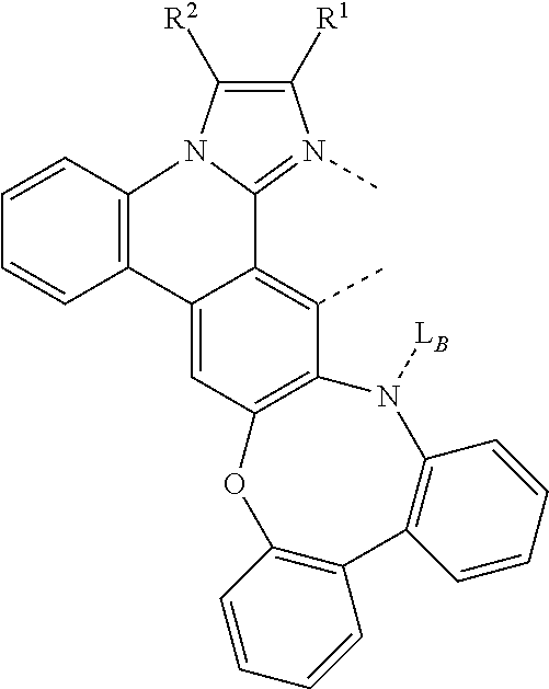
CC1=C2C(=CC3=C1N([LB])C1=C(C4=C(O3)C=CC=C4)C=CC=C1)C1=C(N3C2=N(C)C([R1])=C3[R2])C=CC=C1
